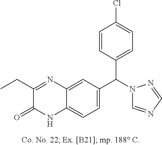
C1(CC)=NC2=CC(C(N3C=NC=N3)C3=CC=C(Cl)C=C3)=CC=C2NC1=O
